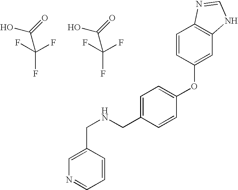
OC(=O)C(F)(F)F.N(CC1=CC=C(OC2=CC3=C(C=C2)N=CN3)C=C1)CC1=CN=CC=C1.OC(=O)C(F)(F)F
